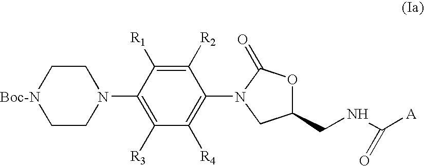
C1C[Boc-N]CCN1C1=C([R3])C([R4])=C(N2C(=O)OC(CNC([A])=O)C2)C([R2])=C1[R1]
